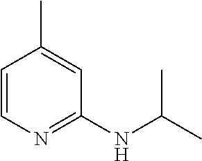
C1=CN=C(NC(C)C)C=C1C
